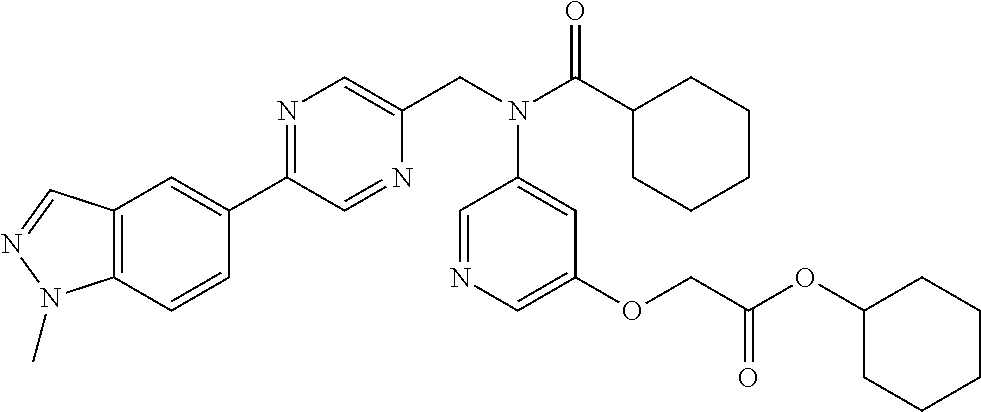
C12=C(C=CC(C3=NC=C(CN(C(C4CCCCC4)=O)C4=CC(OCC(OC5CCCCC5)=O)=CN=C4)N=C3)=C1)N(C)N=C2
